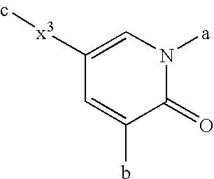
C1([x3]c)=CN([a])C(=O)C(b)=C1
